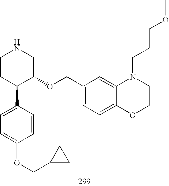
C1CC(C2=CC=C(OCC3CC3)C=C2)C(OCC2=CC=C3C(=C2)N(CCCOC)CCO3)CN1
